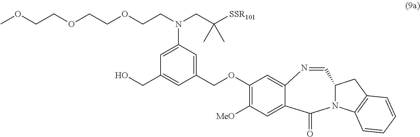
OCC1=CC(COC2=C([MeO])C=C3C(=C2)N=CC2N(C4=C(C2)C=CC=C4)C3=O)=CC(N(CC([SSR101])(C)C)CCOCCOCCOC)=C1
